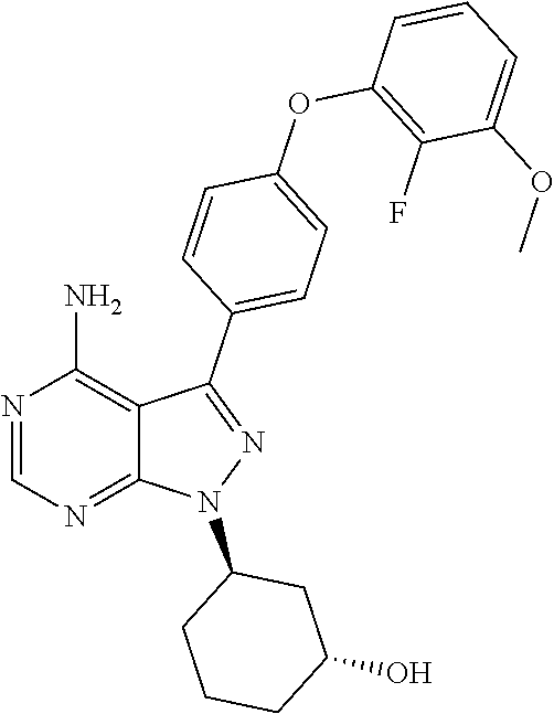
N1(C2CCCC(O)C2)N=C(C2=CC=C(OC3=C(F)C(OC)=CC=C3)C=C2)C2=C(N)N=CN=C12
